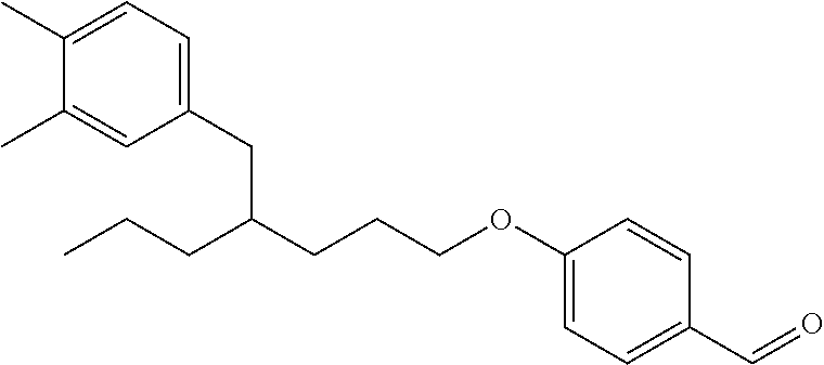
CCCC(CCCOC1=CC=C(C=O)C=C1)CC1=CC=C(C)C(C)=C1
